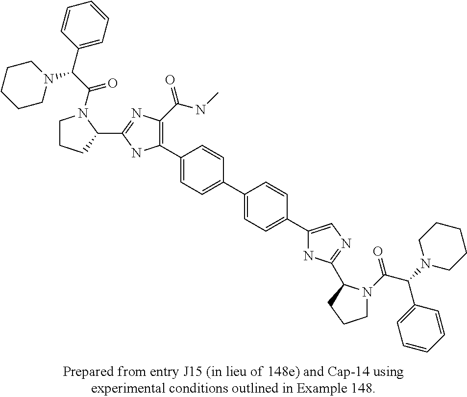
C1(C2=C(C(=O)NC)N=C(C3N(C(C(C4=CC=CC=C4)N4CCCCC4)=O)CCC3)N2)=CC=C(C2=CC=C(C3=CN=C(C4N(C(C(C5=CC=CC=C5)N5CCCCC5)=O)CCC4)N3)C=C2)C=C1
